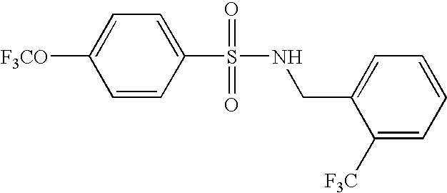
C1=CC(S(=O)(=O)NCC2=CC=CC=C2[F3C])=CC=C1[F3CO]
